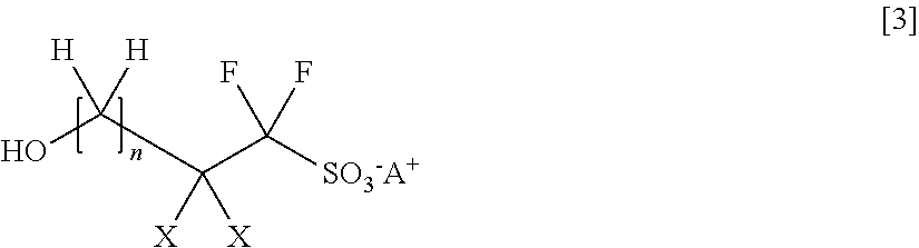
OC(C(C([SO3-A+])(F)F)([X])[X])([H])[H]
